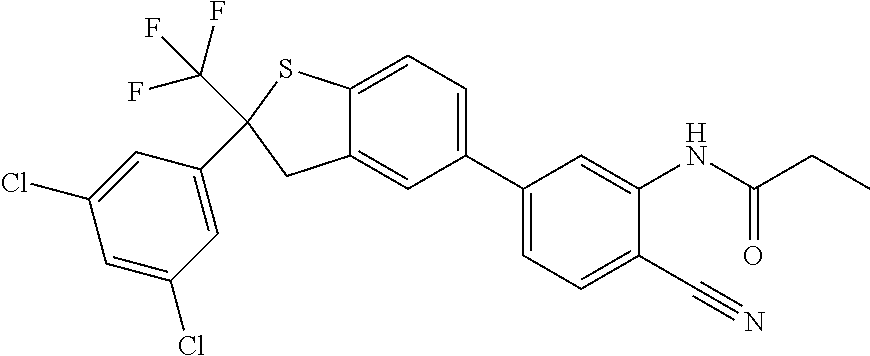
C(C1(C2=CC(Cl)=CC(Cl)=C2)CC2=CC(C3=CC=C(C#N)C(NC(CC)=O)=C3)=CC=C2S1)(F)(F)F
